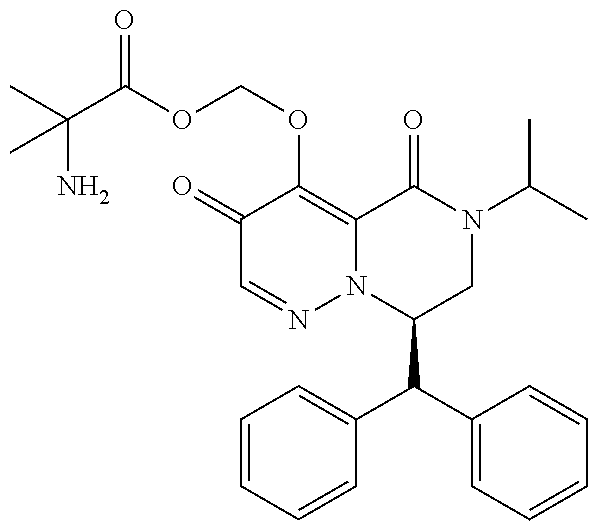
C1(=O)C=NN2C(=C1OCOC(C(C)(N)C)=O)C(=O)N(C(C)C)CC2C(C1=CC=CC=C1)C1=CC=CC=C1
